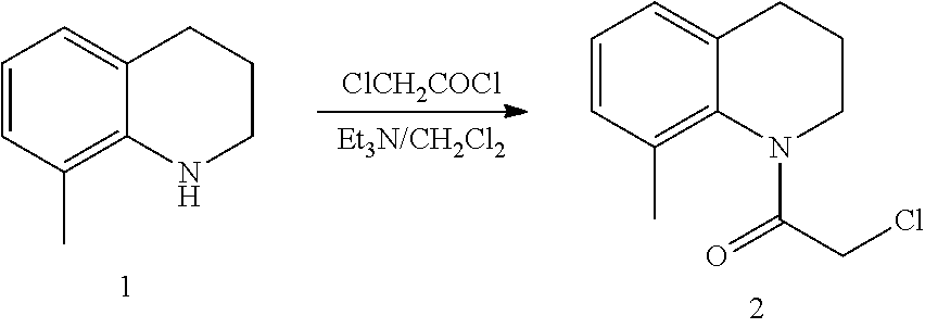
C1=CC(C)=C2C(=C1)CCCN2.[ClCH2COCl].C1=CC(C)=C2C(=C1)CCCN2C(CCl)=O
